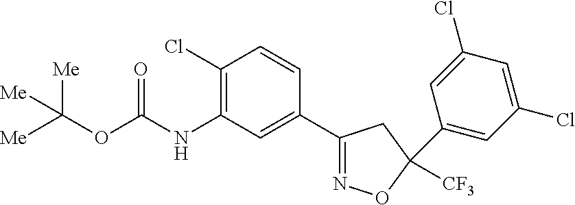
C(OC(NC1=C(Cl)C=CC(C2=NOC([CF3])(C3=CC(Cl)=CC(Cl)=C3)C2)=C1)=O)([Me])([Me])[Me]
